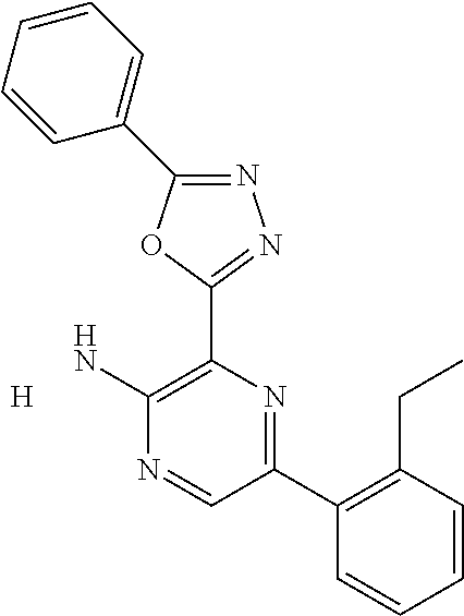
[H].N1=C(C2=CC=CC=C2)OC(C2=C(N)N=CC(C3=C(CC)C=CC=C3)=N2)=N1
